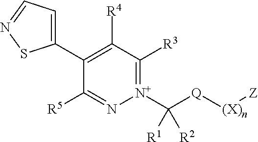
C1(C2=C([R4])C([R3])=[N+](C([Q][(X)n][Z])([R1])[R2])N=C2[R5])=CC=NS1
